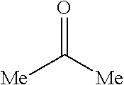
C([Me])([Me])=O
